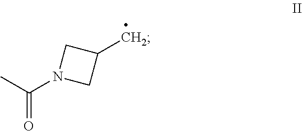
CC(=O)N1CC(C)C1
